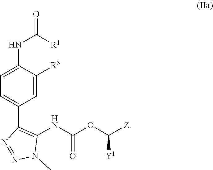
C1=C([R3])C(NC([R1])=O)=CC=C1C1=C(NC(OC([Z])[Y1])=O)N(C)N=N1
